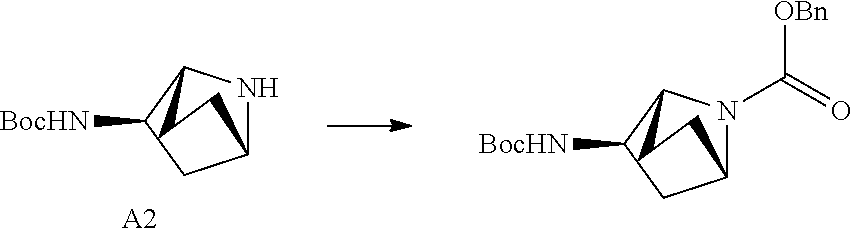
[BocHN]C1CC2NC1CC2.[A2].[BocHN]C1CC2N(C([OBn])=O)C1CC2
